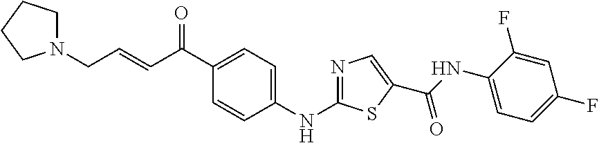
N1(CC=CC(C2=CC=C(NC3=NC=C(C(NC4=CC=C(F)C=C4F)=O)S3)C=C2)=O)CCCC1
